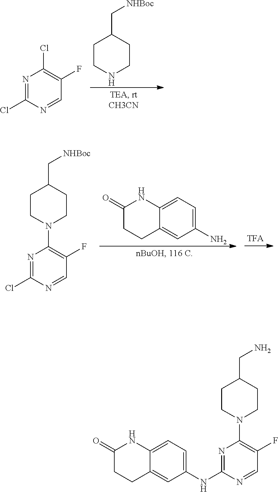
C1CNCCC1C[NHBoc].N1=C(Cl)N=CC(F)=C1Cl.C1(N)=CC=C2C(=C1)CCC(=O)N2.N1=C(Cl)N=CC(F)=C1N1CCC(C[NHBoc])CC1.N1=C(NC2=CC=C3C(=C2)CCC(=O)N3)N=CC(F)=C1N1CCC(CN)CC1
